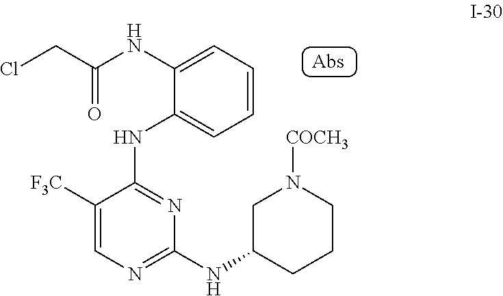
C1=CC=C(NC(CCl)=O)C(NC2=NC(NC3CN([COCH3])CCC3)=NC=C2[F3C])=C1
